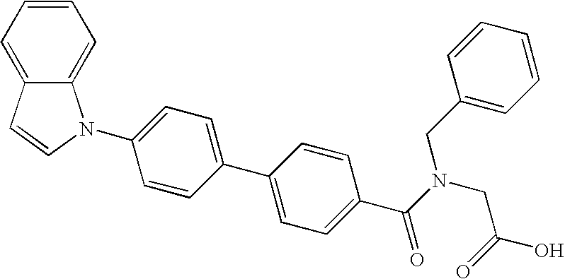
C1=C(N2C3=CC=CC=C3C=C2)C=CC(C2=CC=C(C(N(CC(=O)O)CC3=CC=CC=C3)=O)C=C2)=C1
